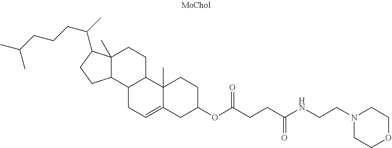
C12(C)C(C3C(CC1)C1(C)C(=CC3)CC(OC(CCC(NCCN3CCOCC3)=O)=O)CC1)CCC2C(C)CCCC(C)C
